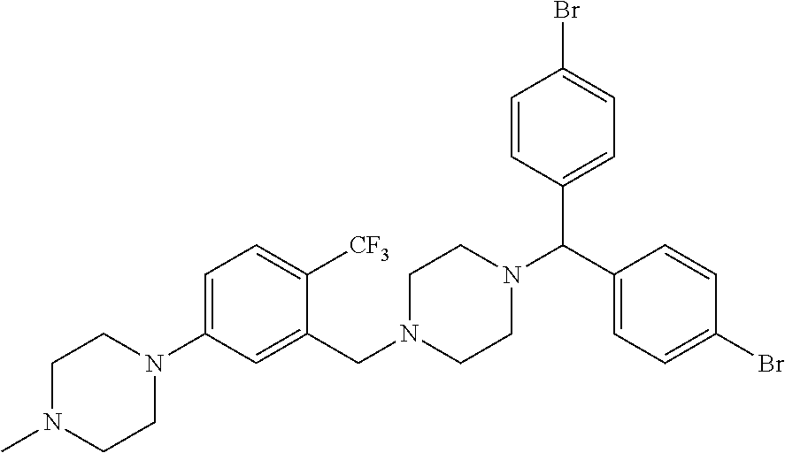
C1=C(N2CCN(C)CC2)C=C(CN2CCN(C(C3=CC=C(Br)C=C3)C3=CC=C(Br)C=C3)CC2)C([CF3])=C1
